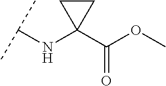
C(NC1(C(=O)OC)CC1)(C)C
